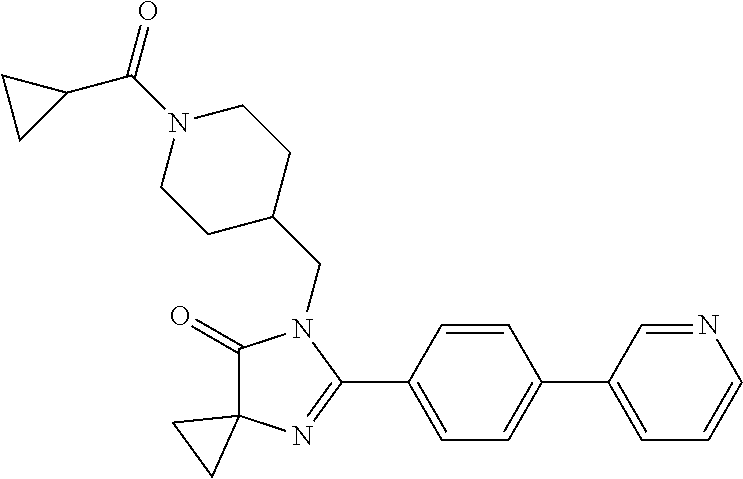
C1(=O)C2(N=C(C3=CC=C(C4=CC=CN=C4)C=C3)N1CC1CCN(C(=O)C3CC3)CC1)CC2
